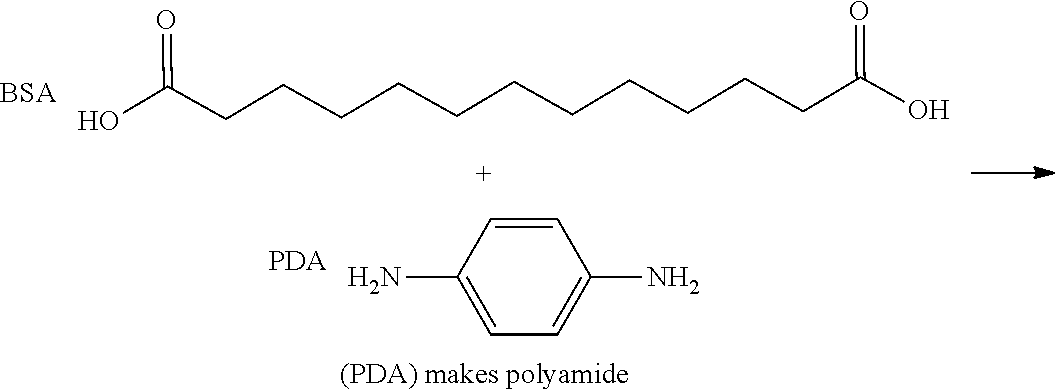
OC(CCCCCCCCCCCC(O)=O)=O.C1=CC(N)=CC=C1N.[BSA]
